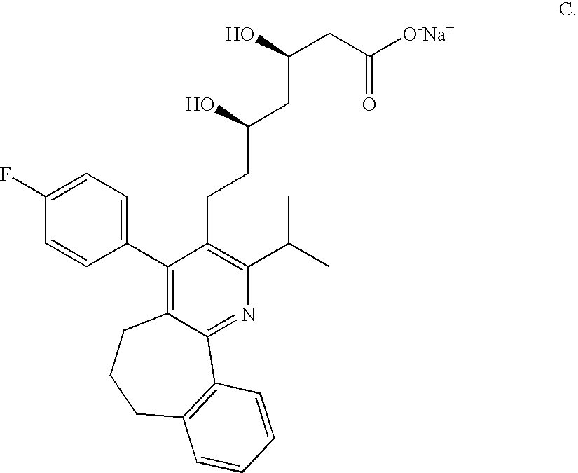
C1(F)=CC=C(C2=C3C(=NC(C(C)C)=C2CCC(CC(O)CC([O-Na+])=O)O)C2=C(CCC3)C=CC=C2)C=C1
